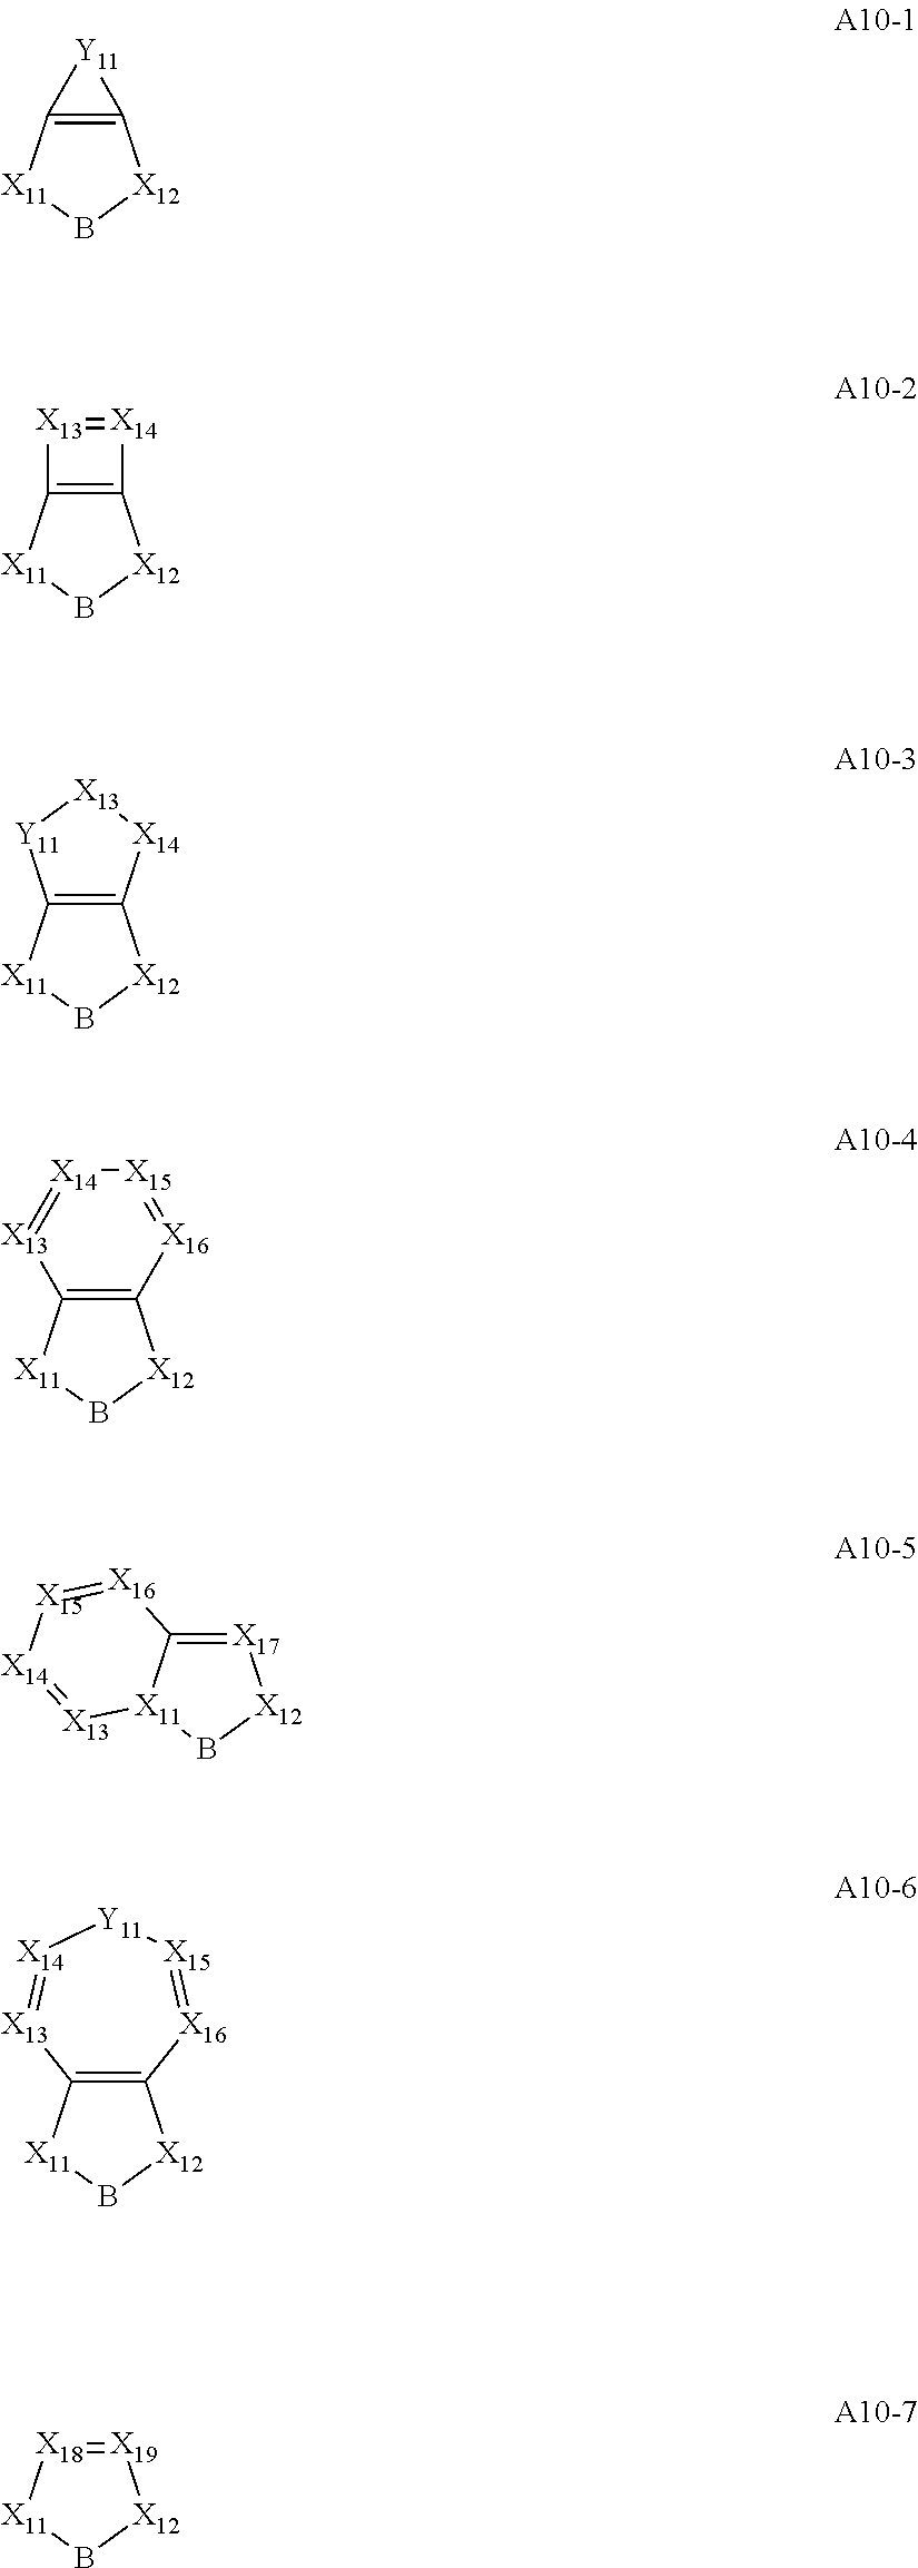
C12=C([X11]B[X12]1)[Y11]2.C12=C([X11]B[X12]1)[X13]=[X14]2.C12=C([X11]B[X12]1)[Y11][X13][X14]2.C12=C([X11]B[X12]1)[X13]=[X14][X15]=[X16]2.[X17]1=C2[X11](B[X12]1)[X13]=[X14][X15]=[X16]2.C12=C([X11]B[X12]1)[X13]=[X14][Y11][X15]=[X16]2.[X19]1=[X18][X11]B[X12]1
